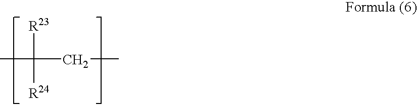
CC([R23])([R24])CC
